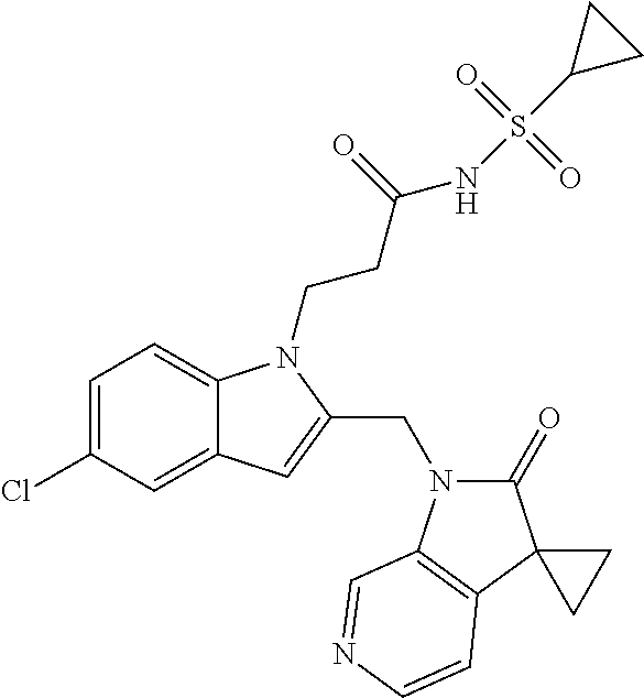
C1=C(Cl)C=C2C(=C1)N(CCC(=O)NS(C1CC1)(=O)=O)C(CN1C(=O)C3(C4=C1C=NC=C4)CC3)=C2
